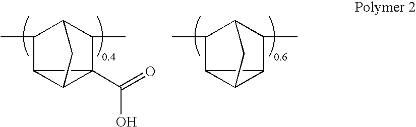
C12C3(C(=O)O)C1CC(C3C)C2C.C12C3C1CC(C3C)C2C
